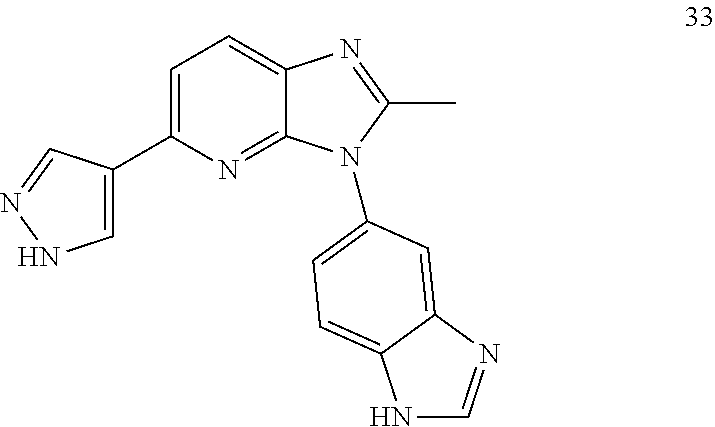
C1=C(C2=CNN=C2)N=C2C(=C1)N=C(C)N2C1=CC=C2NC=NC2=C1
